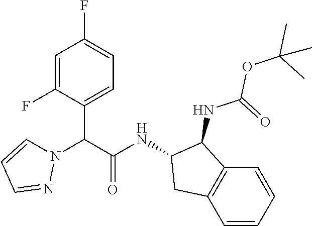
C1=C(F)C(C(C(NC2C(NC(=O)OC(C)(C)C)C3=C(C=CC=C3)C2)=O)N2C=CC=N2)=CC=C1F
